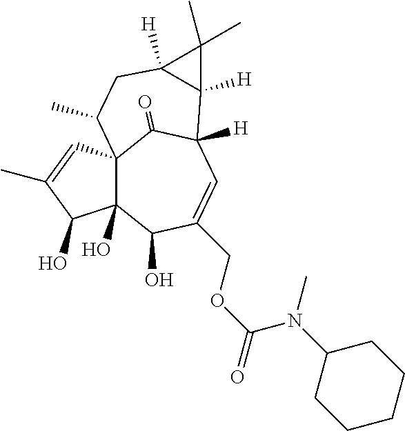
C123C(O)(C(O)C(COC(N(C4CCCCC4)C)=O)=CC([H])(C1=O)C1([H])C([H])(CC2C)C1(C)C)C(O)C(C)=C3
